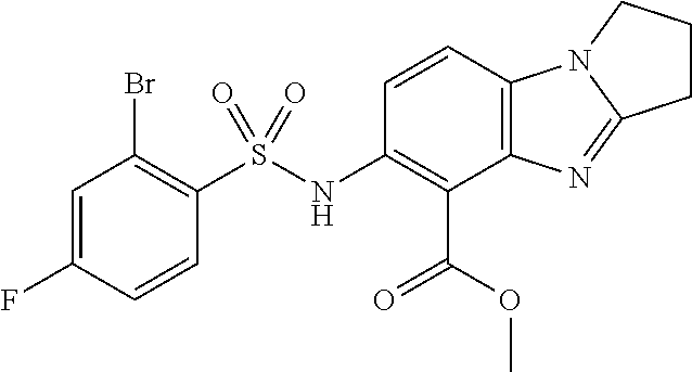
C1=C(F)C=CC(S(NC2=C(C(OC)=O)C3=C(C=C2)N2C(=N3)CCC2)(=O)=O)=C1Br
